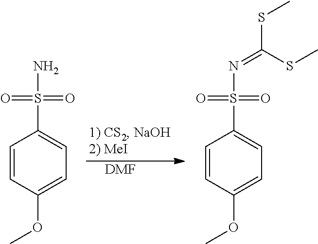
C1=CC(OC)=CC=C1S(N)(=O)=O.[DMF].C1=CC(OC)=CC=C1S(N=C(SC)SC)(=O)=O
